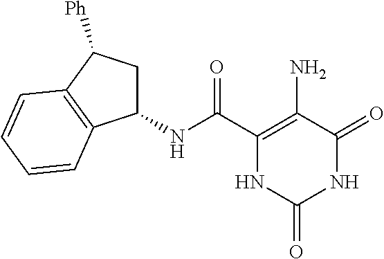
C1(NC(C2=C(N)C(=O)NC(=O)N2)=O)CC([Ph])C2=C1C=CC=C2
